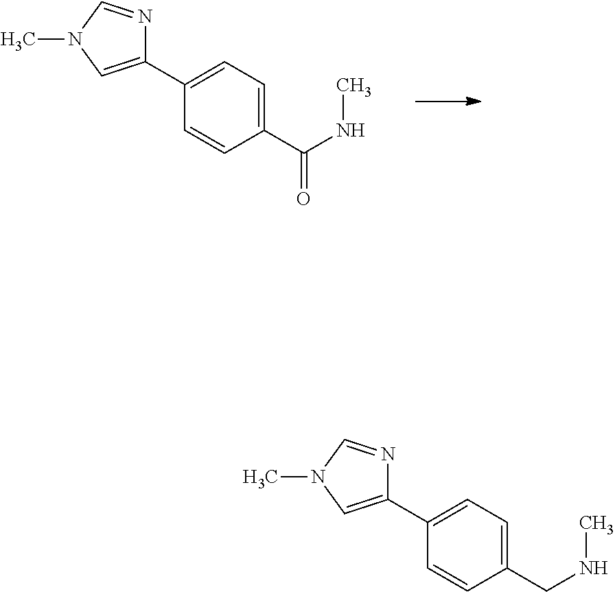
C1(C2=CC=C(C(NC)=O)C=C2)=CN(C)C=N1.C1(C2=CC=C(CNC)C=C2)=CN(C)C=N1
